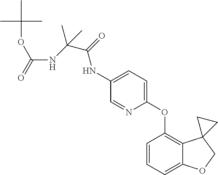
C1=CC=C2C(=C1OC1=CC=C(NC(C(NC(OC(C)(C)C)=O)(C)C)=O)C=N1)C1(CO2)CC1
